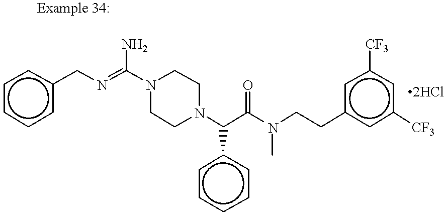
N1(C(N)=NCc2ccccc2)CCN(C(C(N(C)CCc2cc([CF3])cc([CF3])c2)=O)c2ccccc2)CC1
